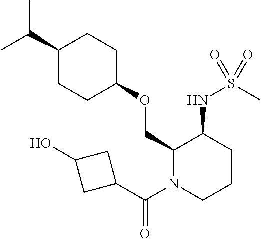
C(C)(C)C1CCC(OCC2N(C(C3CC(O)C3)=O)CCCC2NS(C)(=O)=O)CC1
